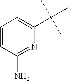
C1=CC(N)=NC(C(C)(C)C)=C1
